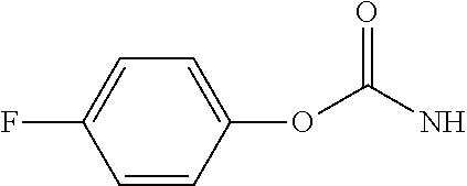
C1(OC(N)=O)=CC=C(F)C=C1
